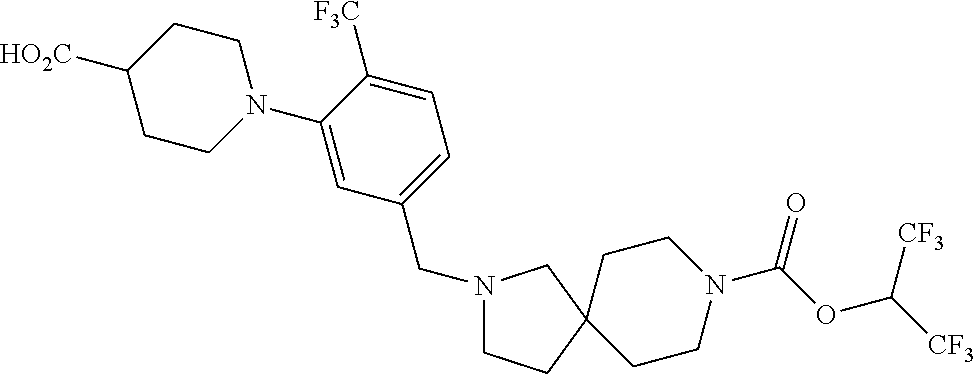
C1(N2CCC([HO2C])CC2)=CC(CN2CCC3(CCN(C(OC([CF3])[CF3])=O)CC3)C2)=CC=C1[F3C]
